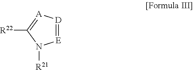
[E]1=[D][A]=C([R22])N1[R21]
